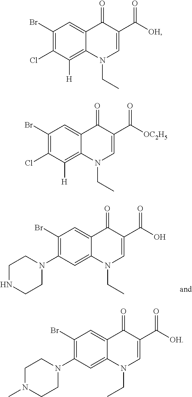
C1(Br)=C(N2CCNCC2)C=C2C(=C1)C(=O)C(C(O)=O)=CN2CC.C1(Br)=C(Cl)C([H])=C2C(=C1)C(=O)C(C([OH])=O)=CN2CC.C1(Br)=C(Cl)C([H])=C2C(=C1)C(=O)C(C([OC2H5])=O)=CN2CC.C1(Br)=C(N2CCN(C)CC2)C=C2C(=C1)C(=O)C(C([OH])=O)=CN2CC
